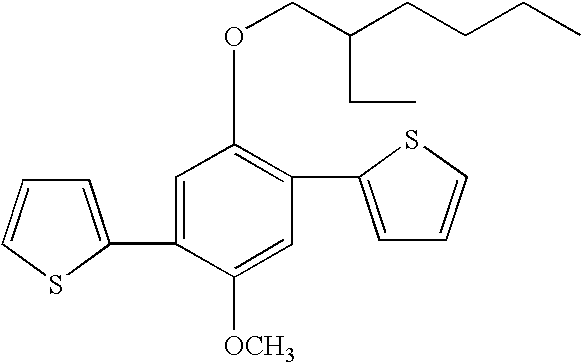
C1=C(C2=CC=CS2)C([OCH3])=CC(C2=CC=CS2)=C1OCC(CCCC)CC
